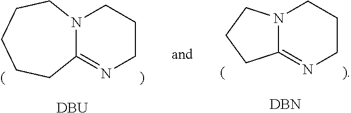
N12C(=NCCC1)CCC2.[DBN].N12C(=NCCC1)CCCCC2.[DBU]
